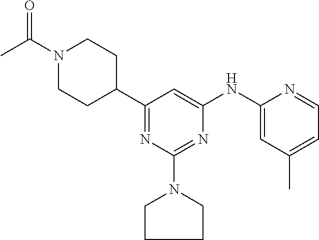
C1(C2CCN(C(C)=O)CC2)=NC(N2CCCC2)=NC(NC2=CC(C)=CC=N2)=C1
